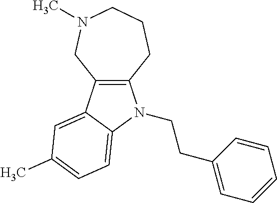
C12=C(C3=CC(C)=CC=C3N1CCC1=CC=CC=C1)CN(C)CCC2
